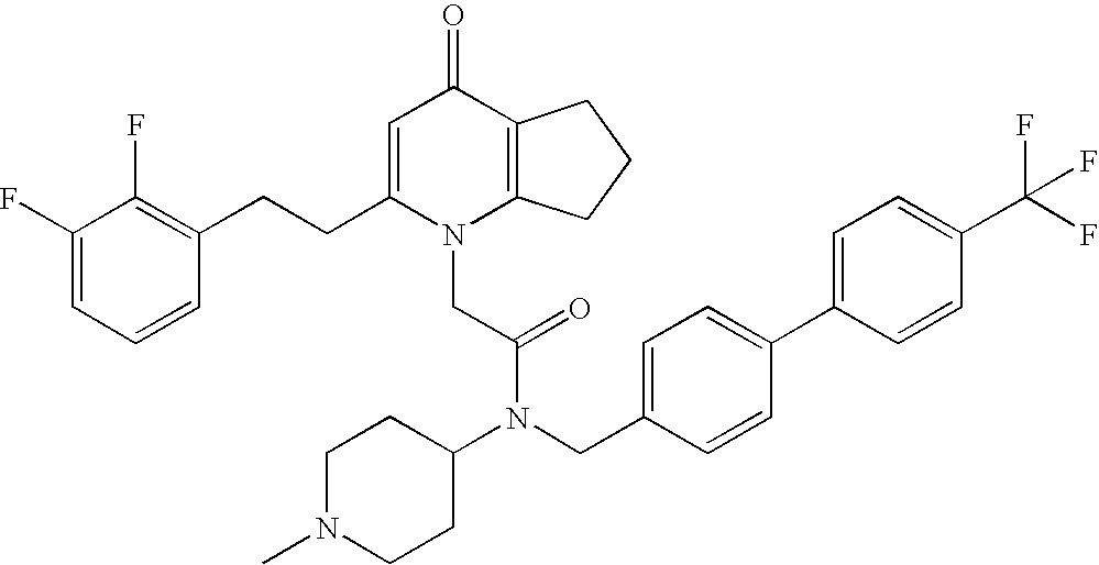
C1=C(CCC2=C(F)C(F)=CC=C2)N(CC(N(C2CCN(C)CC2)CC2=CC=C(C3=CC=C(C(F)(F)F)C=C3)C=C2)=O)C2=C(C1=O)CCC2
